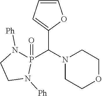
C1(C(N2CCOCC2)P2(=O)N([Ph])CCN2[Ph])=CC=CO1
